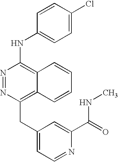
N1=NC(CC2=CC=NC(C(=O)NC)=C2)=C2C(=C1NC1=CC=C(Cl)C=C1)C=CC=C2
